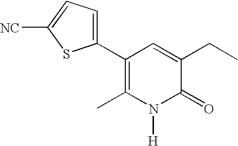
C1(C2=C(C)N([H])C(=O)C(CC)=C2)=CC=C([NC])S1
